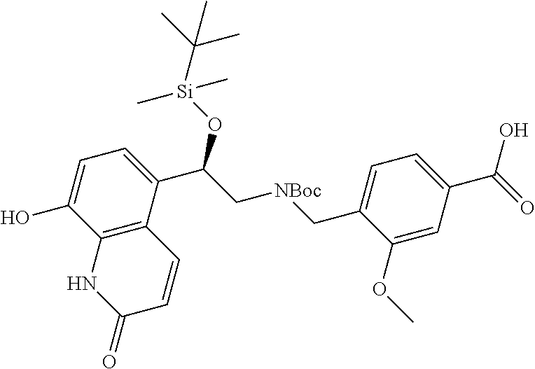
C12=C(C(C(C[NBoc]CC3=CC=C(C(=O)O)C=C3OC)O[Si](C(C)(C)C)(C)C)=CC=C1O)C=CC(=O)N2
